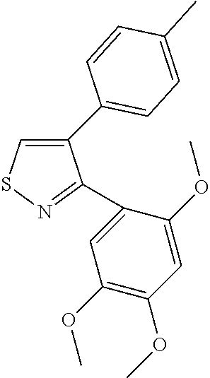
C1(C2=CC=C(C)C=C2)=CSN=C1C1=CC(OC)=C(OC)C=C1OC
